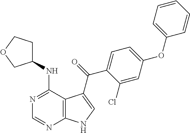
C1(NC2=NC=NC3=C2C(C(=O)C2=CC=C(OC4=CC=CC=C4)C=C2Cl)=CN3)CCOC1
